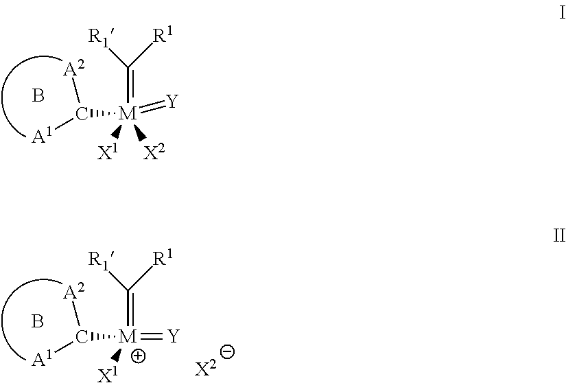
[M]([X1])([X2])(=C([R1])[R1])(=[Y])C([A1])[A2].B.[M]([X1])(=C([R1])[R1])(=[Y])C([A1])[A2].B.[X2]
